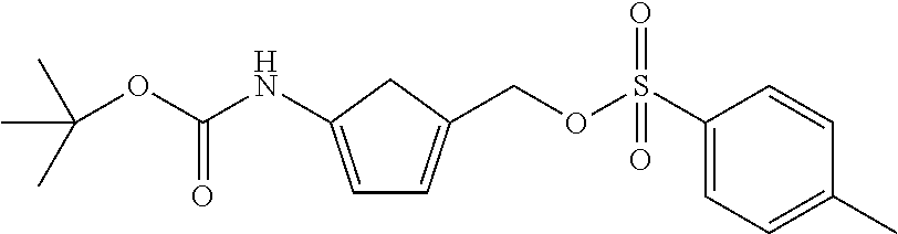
C1=C(NC(OC(C)(C)C)=O)CC(COS(C2=CC=C(C)C=C2)(=O)=O)=C1
